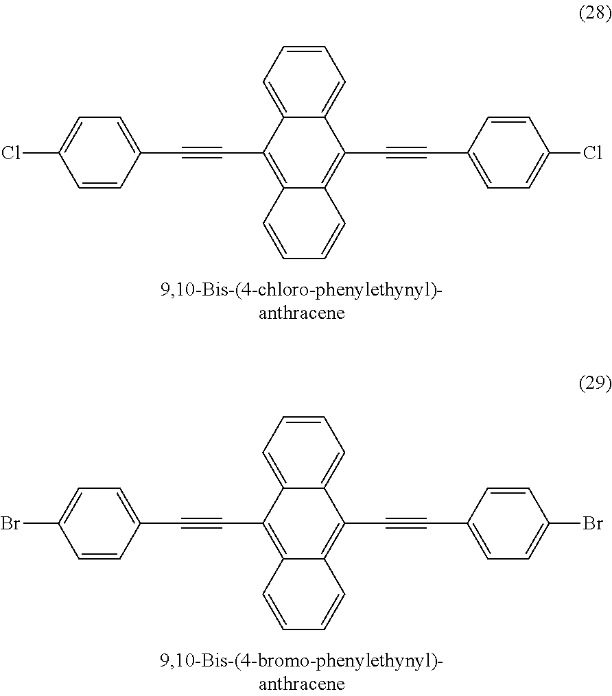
C1=CC(C#CC2=C3C(=C(C#CC4=CC=C(Cl)C=C4)C4=CC=CC=C24)C=CC=C3)=CC=C1Cl.C1=CC(C#CC2=C3C(=C(C#CC4=CC=C(Br)C=C4)C4=CC=CC=C24)C=CC=C3)=CC=C1Br
